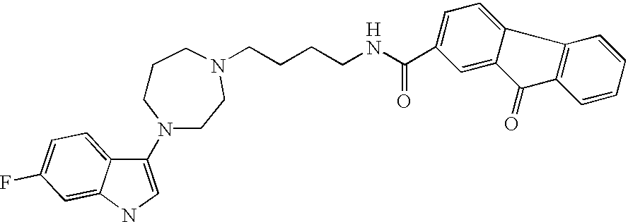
C1(N2CCCN(CCCCNC(=O)C3=CC=C4C(=C3)C(=O)C3=C4C=CC=C3)CC2)=CNC2=CC(F)=CC=C12.[H]
